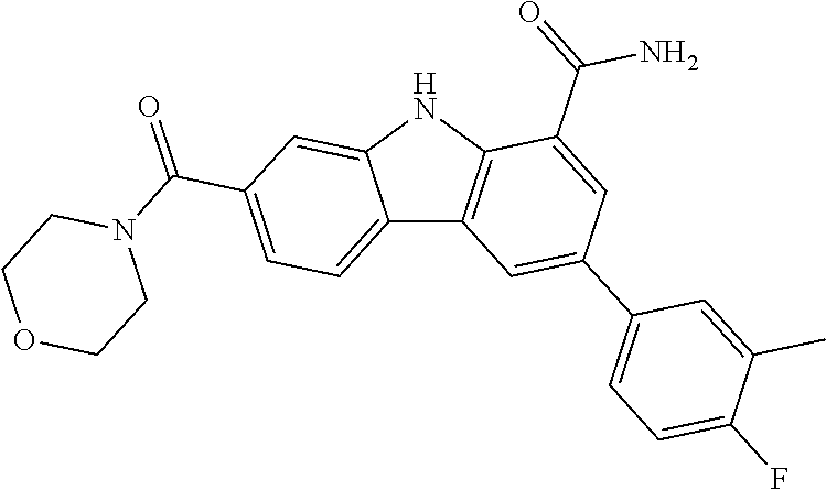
C12=CC=C(C(=O)N3CCOCC3)C=C1NC1=C2C=C(C2=CC=C(F)C(C)=C2)C=C1C(=O)N
